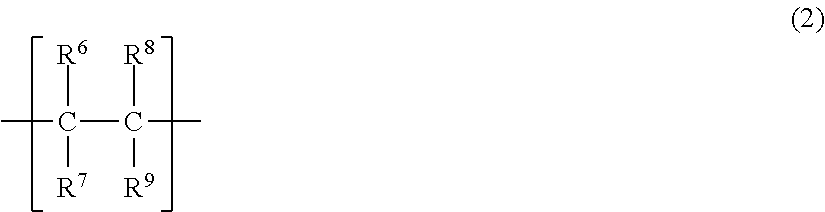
[R6]C(C)(C([R8])(C)[R9])[R7]
